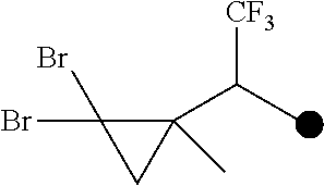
BrC1(Br)C(C(C)[CF3])(C)C1
